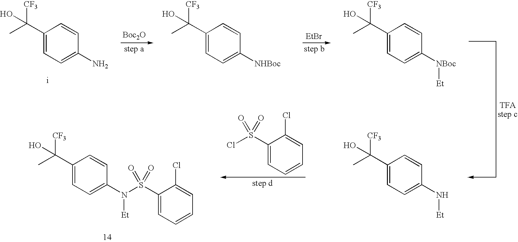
C1(S(Cl)(=O)=O)=CC=CC=C1Cl.C1(C([CF3])(C)O)=CC=C(N([Et])S(C2=CC=CC=C2Cl)(=O)=O)C=C1.[Boc2O].[EtBr].C1(C([CF3])(C)O)=CC=C(N)C=C1.C1(C([CF3])(C)O)=CC=C([NHBoc])C=C1.C1(C([CF3])(C)O)=CC=C([NBoc][Et])C=C1.C1(C([CF3])(C)O)=CC=C(N[Et])C=C1
